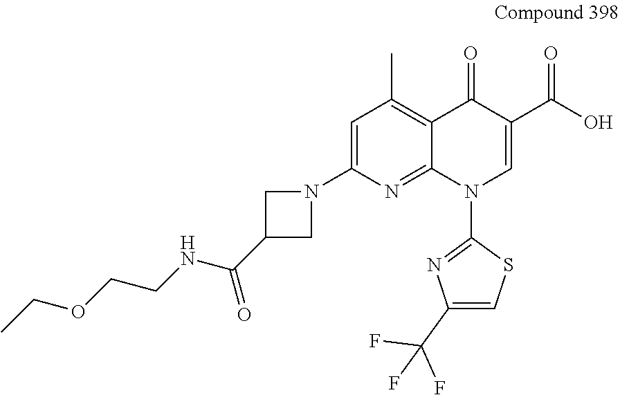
C1(N2CC(C(NCCOCC)=O)C2)=CC(C)=C2C(=N1)N(C1=NC(C(F)(F)F)=CS1)C=C(C(O)=O)C2=O
